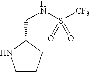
C1CCC(CNS([CF3])(=O)=O)N1
